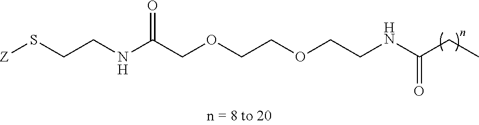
[Z]SCCNC(COCCOCCNC(CC)=O)=O
